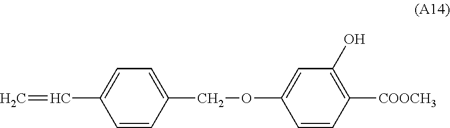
C1=CC(COC2=CC(O)=C([COOCH3])C=C2)=CC=C1C=C
